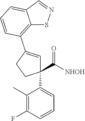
C1(C([NHOH])=O)(C2=CC=CC(F)=C2C)C=C(C2=C3SN=CC3=CC=C2)CC1
